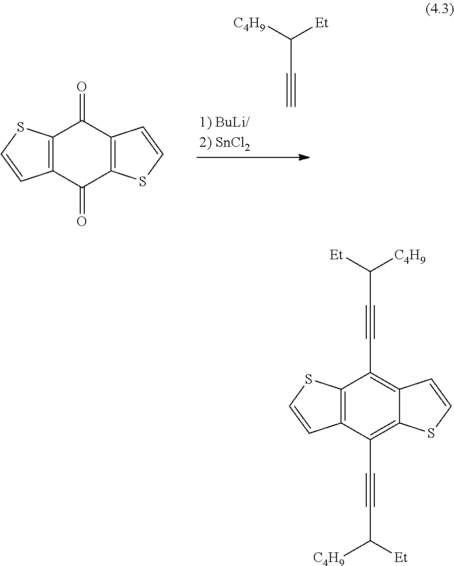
[C4H9]C(C#C)[Et].C12=C(C(=O)C3=C(C1=O)C=CS3)C=CS2.C12=C(C(C#CC([C4H9])[Et])=C3C(=C1C#CC([C4H9])[Et])C=CS3)C=CS2
